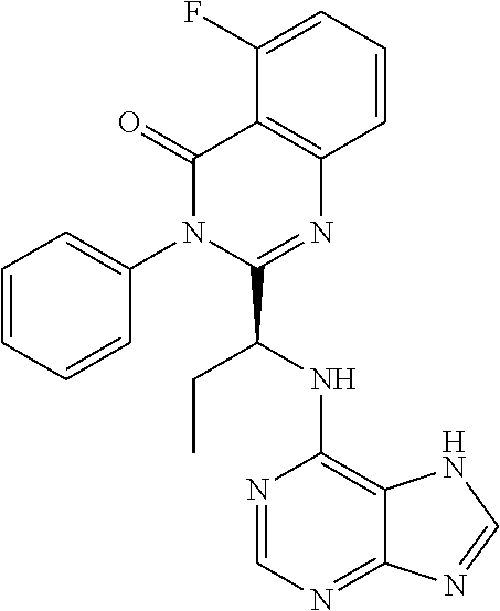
C1=CC2=C(C(F)=C1)C(=O)N(C1=CC=CC=C1)C(C(CC)NC1=C3C(=NC=N1)N=CN3)=N2
